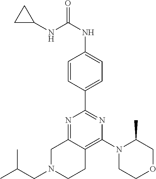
N1=C2C(=C(N3CCOCC3C)N=C1C1=CC=C(NC(=O)NC3CC3)C=C1)CCN(CC(C)C)C2
